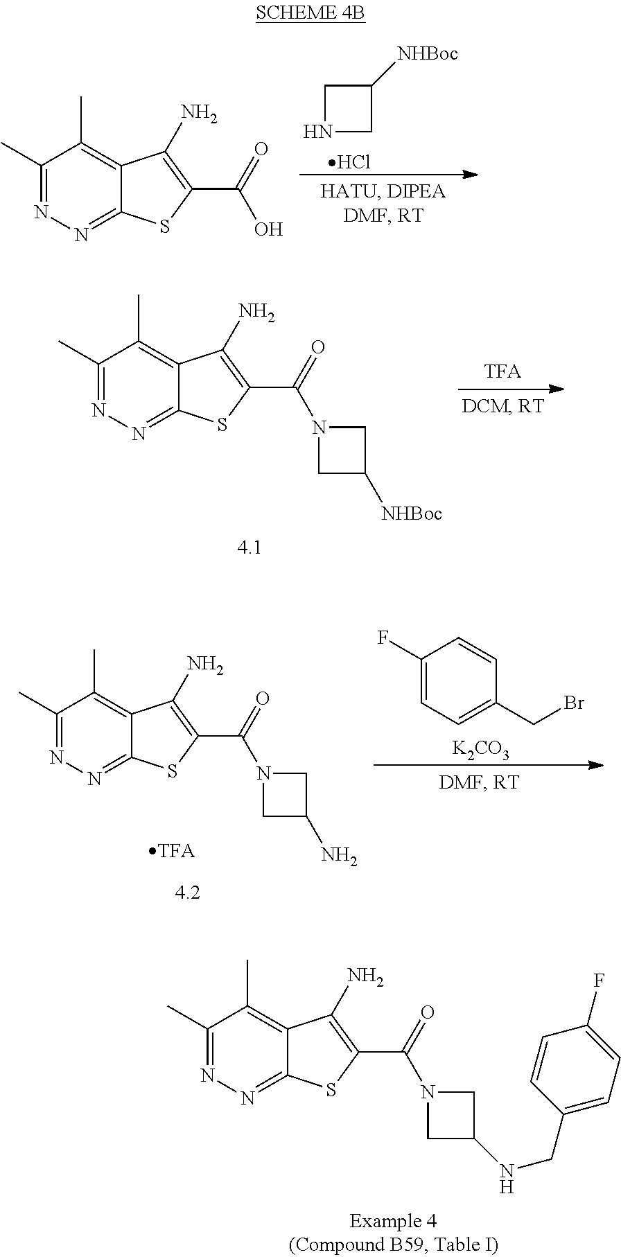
C1NCC1[NHBoc].Cl.C1(C)=NN=C2C(=C1C)C(N)=C(C(=O)O)S2.C1(C)=NN=C2C(=C1C)C(N)=C(C(=O)N1CC([NHBoc])C1)S2.C1(C)=NN=C2C(=C1C)C(N)=C(C(=O)N1CC(N)C1)S2.C1(F)=CC=C(CBr)C=C1.[K2CO3].C1(C)=NN=C2C(=C1C)C(N)=C(C(=O)N1CC(NCC3=CC=C(F)C=C3)C1)S2
